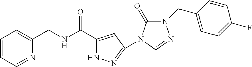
C1=CC=NC(CNC(C2=CC(N3C(=O)N(CC4=CC=C(F)C=C4)N=C3)=NN2)=O)=C1
